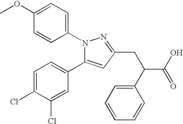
C1(OC)=CC=C(N2C(C3=CC=C(Cl)C(Cl)=C3)=CC(CC(C3=CC=CC=C3)C(O)=O)=N2)C=C1
